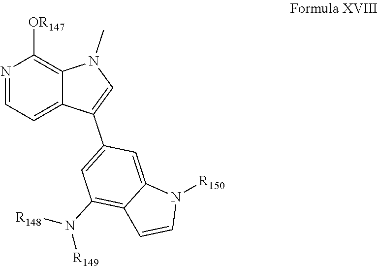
N1=CC=C2C(=C1[OR147])N(C)C=C2C1=CC(N([R148])[R149])=C2C(=C1)N([R150])C=C2
